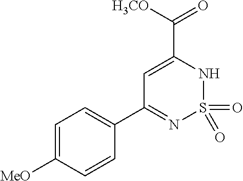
C1=C(C([H3CO])=O)NS(=O)(=O)N=C1C1=CC=C([MeO])C=C1
